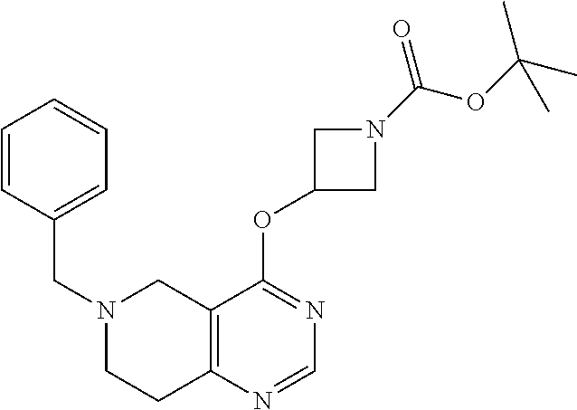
N1(CC2=CC=CC=C2)CCC2=C(C1)C(OC1CN(C(OC(C)(C)C)=O)C1)=NC=N2
